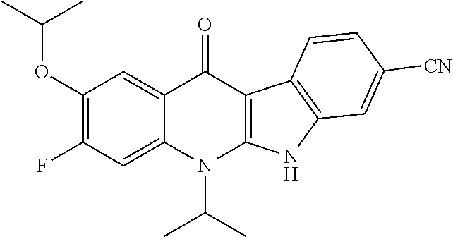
C1(OC(C)C)=C(F)C=C2C(=C1)C(=O)C1=C(N2C(C)C)NC2=C1C=CC([CN])=C2
